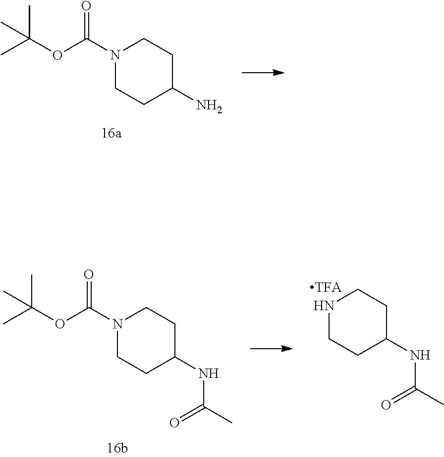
N1(C(OC(C)(C)C)=O)CCC(N)CC1.N1CCC(NC(C)=O)CC1.N1(C(OC(C)(C)C)=O)CCC(NC(C)=O)CC1
